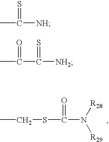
CCSC(N([R28])[R29])=O.CC([NH])=S.CC(C([NH2])=S)=O
